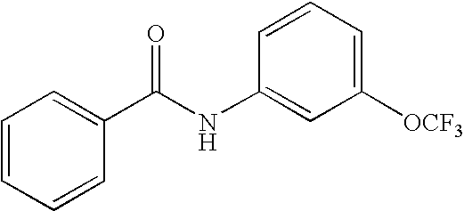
C1=CC=CC(C(NC2=CC([OCF3])=CC=C2)=O)=C1
